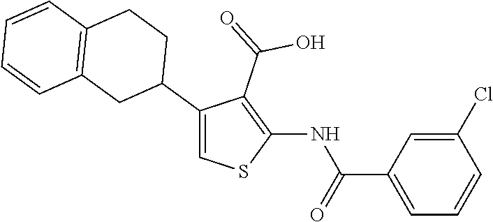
C1(C2CCC3=C(C2)C=CC=C3)=CSC(NC(C2=CC=CC(Cl)=C2)=O)=C1C(=O)O
